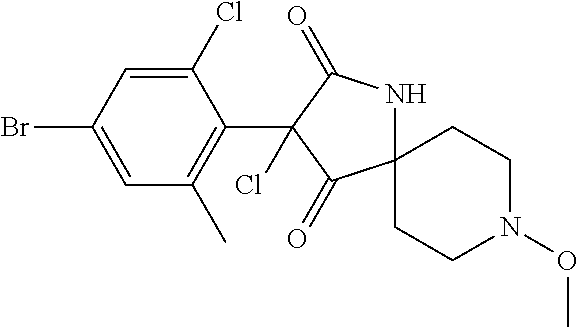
C1(Cl)=CC(Br)=CC(C)=C1C1(Cl)C(=O)NC2(C1=O)CCN(OC)CC2
